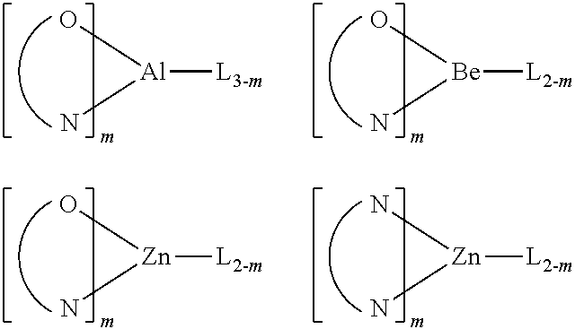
[Al](N)(O)[L3-m].[Be](N)(O)[L2-m].[Zn](N)(N)[L2-m].[Zn](N)(O)[L2-m]
